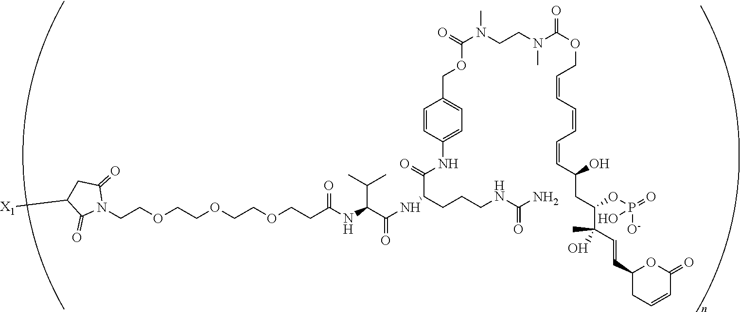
N1(CCOCCOCCOCCC(NC(C(NC(CCCNC(N)=O)C(=O)NC2=CC=C(COC(N(CCN(C(OCC=CC=CC=CC(CC(C(C=CC3CC=CC(=O)O3)(C)O)OP(=O)([O-])O)O)=O)C)C)=O)C=C2)=O)C(C)C)=O)C(=O)CC([X1])C1=O
